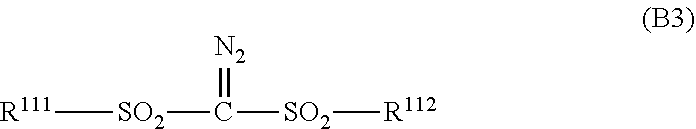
[R111][SO2]C(=[N2])[SO2][R112]
